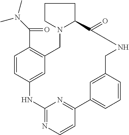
C1=CC2=CC(=C1C(N(C)C)=O)CN1C(CCC1)C(=O)NCC1=CC(=CC=C1)C1=NC(=NC=C1)N2
